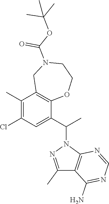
C1(C)=C(Cl)C=C(C(C)N2N=C(C)C3=C2N=CN=C3N)C2=C1CN(C(=O)OC(C)(C)C)CCO2
